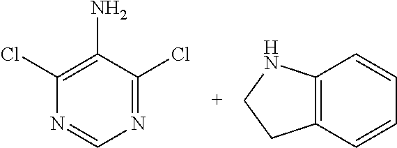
C12=C(C=CC=C1)CCN2.N1=CN=C(Cl)C(N)=C1Cl
